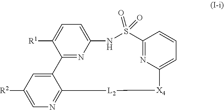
C12=NC(=CC=C1[R1])NS(=O)(=O)C1=NC(=CC=C1)[X4][L2]C1=NC=C([R2])C=C21
